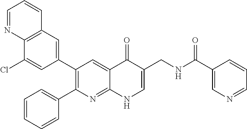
C12=C(C=C(C3=C(C4=CC=CC=C4)N=C4C(=C3)C(=O)C(CNC(C3=CN=CC=C3)=O)=CN4)C=C1Cl)C=CC=N2
